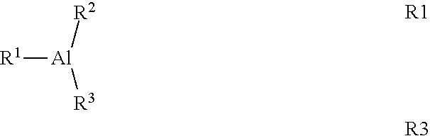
[R1][Al]([R2])[R3].[R1].[R3]
